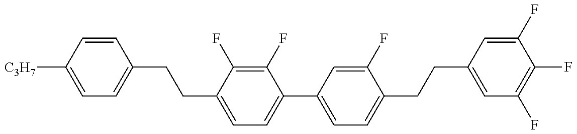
C1=C([C3H7])C=CC(CCC2=CC=C(C3=CC=C(CCC4=CC(F)=C(F)C(F)=C4)C(F)=C3)C(F)=C2F)=C1
